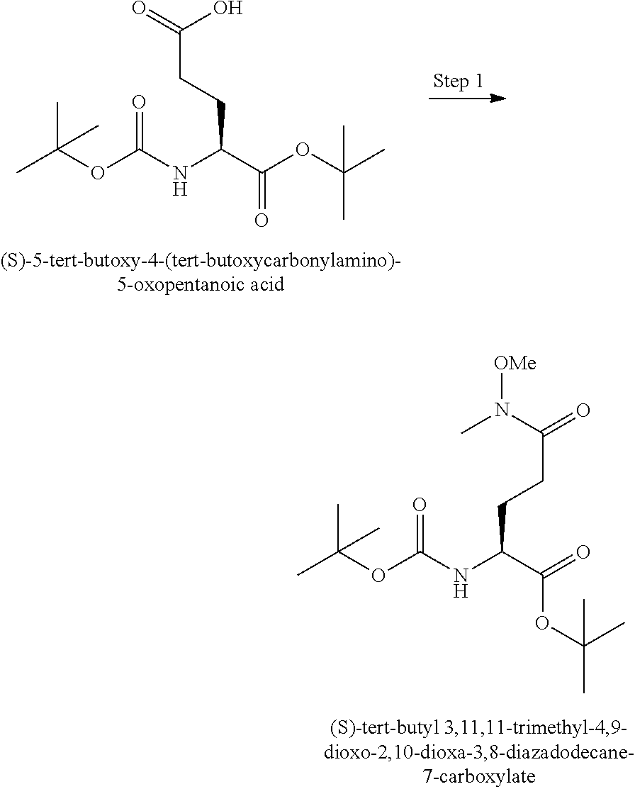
C(OC(NC(C(OC(C)(C)C)=O)CCC(=O)O)=O)(C)(C)C.C(OC(NC(C(=O)OC(C)(C)C)CCC(N(C)[OMe])=O)=O)(C)(C)C
